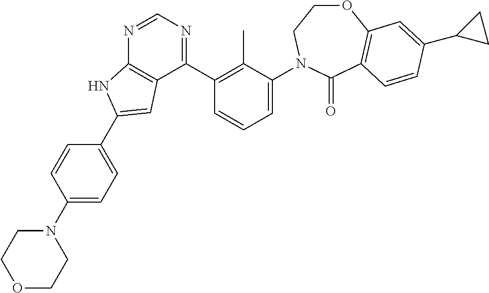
C1(C2=C(C)C(N3CCOC4=C(C3=O)C=CC(C3CC3)=C4)=CC=C2)=NC=NC2=C1C=C(C1=CC=C(N3CCOCC3)C=C1)N2
